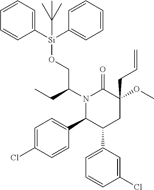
N1(C(CC)CO[Si](C2=CC=CC=C2)(C2=CC=CC=C2)C(C)(C)C)C(C2=CC=C(Cl)C=C2)C(C2=CC=CC(Cl)=C2)CC(OC)(CC=C)C1=O
